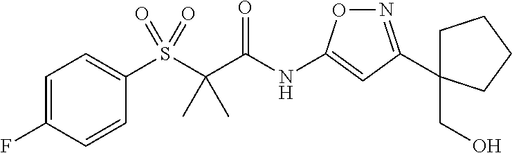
C1=CC(F)=CC=C1S(C(C(NC1=CC(C2(CO)CCCC2)=NO1)=O)(C)C)(=O)=O
